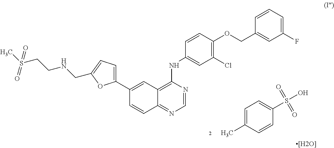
C12=NC=NC(NC3=CC(Cl)=C(OCC4=CC(F)=CC=C4)C=C3)=C1C=C(C1=CC=C(CNCCS(C)(=O)=O)O1)C=C2.C1=C(C)C=CC(S(=O)(=O)O)=C1
